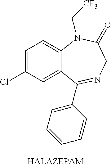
C1=C(Cl)C=C2C(=C1)N(C[CF3])C(=O)CN=C2C1=CC=CC=C1
